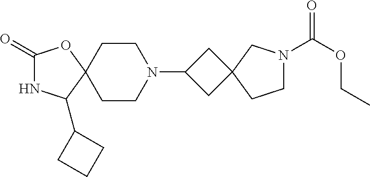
C1(=O)NC(C2CCC2)C2(O1)CCN(C1CC3(C1)CN(C(OCC)=O)CC3)CC2
